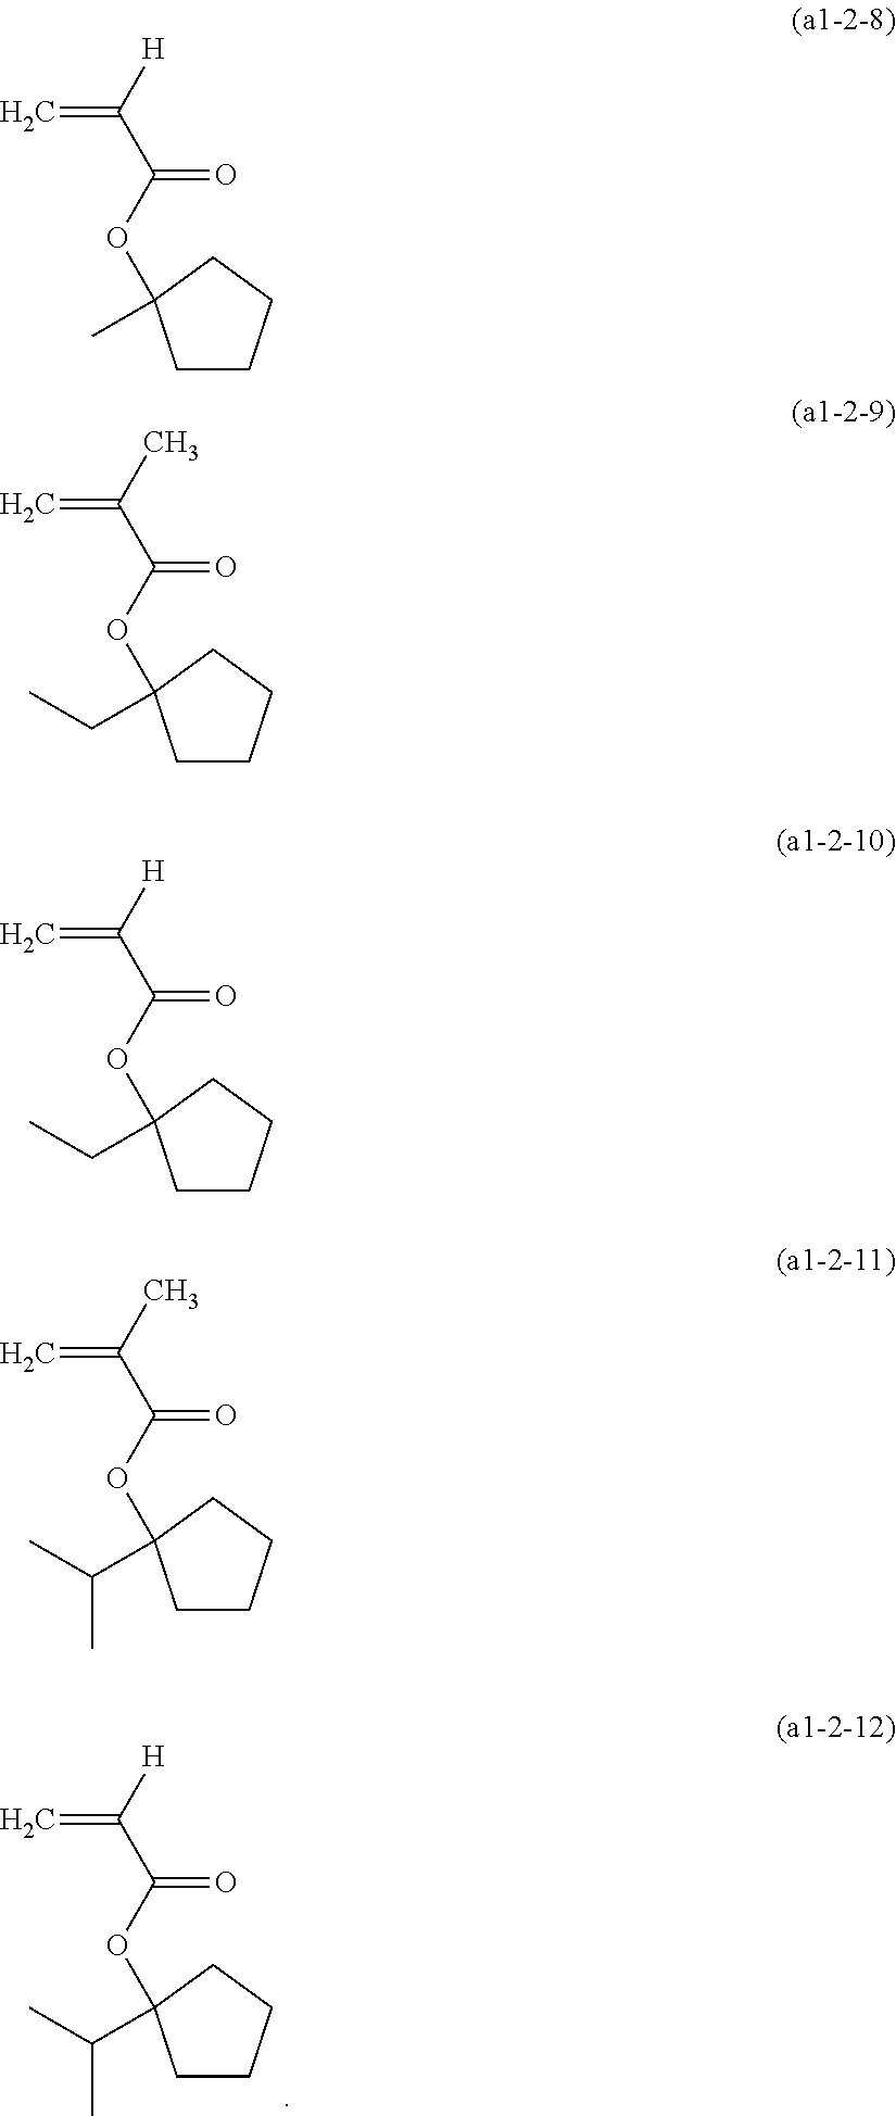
[H]C(C(OC1(C(C)C)CCCC1)=O)=C.[H]C(C(OC1(C)CCCC1)=O)=C.CC(C(OC1(CC)CCCC1)=O)=C.[H]C(C(OC1(CC)CCCC1)=O)=C.CC(C(OC1(C(C)C)CCCC1)=O)=C
